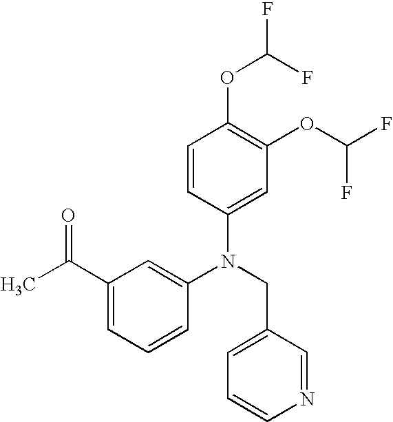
N(CC1=CC=CN=C1)(C1=CC(C(=O)C)=CC=C1)C1=CC(OC(F)F)=C(OC(F)F)C=C1
